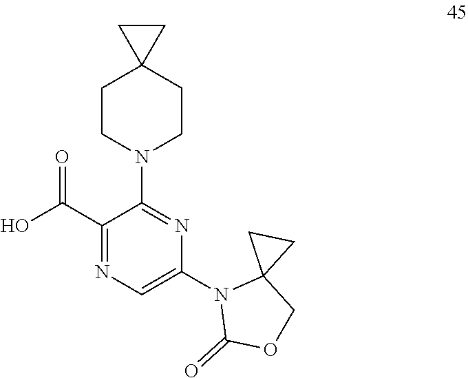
C12(COC(=O)N1C1=CN=C(C(O)=O)C(N3CCC4(CC3)CC4)=N1)CC2
